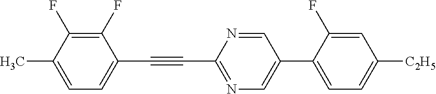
C1(F)=C(F)C(C)=CC=C1C#CC1=NC=C(C2=CC=C([C2H5])C=C2F)C=N1
